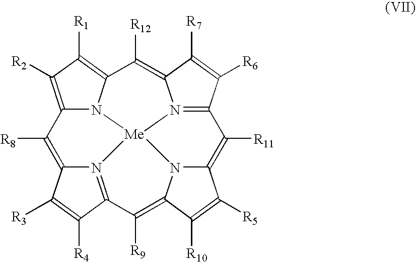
C12=C([R2])C([R1])=C3N1[Me]14N5=C(C([R6])=C([R7])C5=C3[R12])C([R11])=C3N1C(=C([R9])C1=N4C(=C2[R8])C([R3])=C1[R4])C([R10])=C3[R5]
